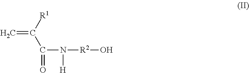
C=C([R1])C(=O)N([R2]O)[H]
